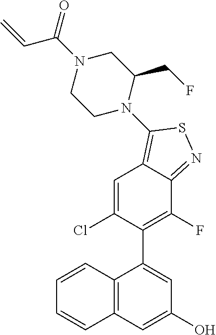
C12=C(N3C(CF)CN(C(=O)C=C)CC3)SN=C1C(F)=C(C1=CC(O)=CC3=C1C=CC=C3)C(Cl)=C2
